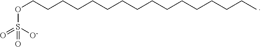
O(S([O-])(=O)=O)CCCCCCCCCCCCCCCC
